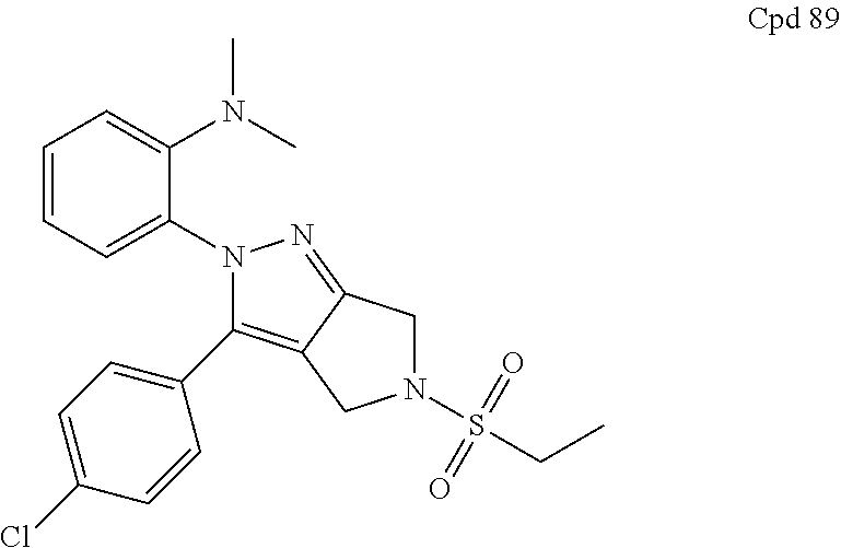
C12=C(C3=CC=C(Cl)C=C3)N(C3=CC=CC=C3N(C)C)N=C1CN(S(=O)(=O)CC)C2
